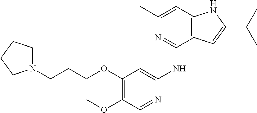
N1(CCCOC2=C(OC)C=NC(NC3=NC(C)=CC4=C3C=C(C(C)C)N4)=C2)CCCC1
